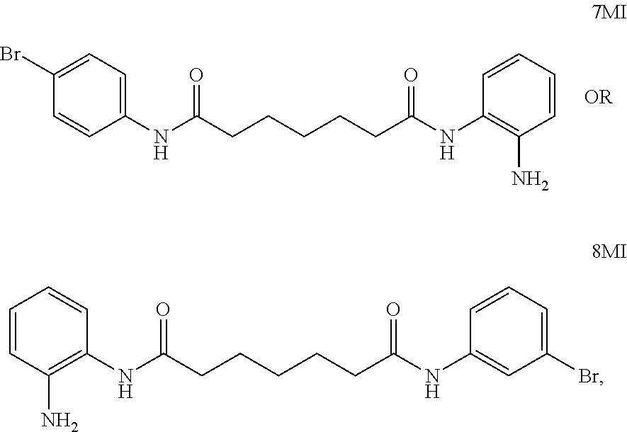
C1(NC(CCCCCC(NC2=C(N)C=CC=C2)=O)=O)=CC=C(Br)C=C1.C1(NC(CCCCCC(NC2=CC(Br)=CC=C2)=O)=O)=C(N)C=CC=C1
